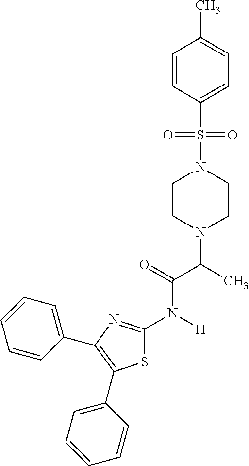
C1CN(C(C(N([H])C2=NC(C3=CC=CC=C3)=C(C3=CC=CC=C3)S2)=O)C)CCN1S(=O)(=O)C1=CC=C(C)C=C1
